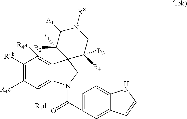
C1([R4b])=C([R4c])C([R4d])=C2C(=C1[R4a])C1(CN2C(=O)C2=CC=C3C(=C2)C=CN3)C([B4])([B3])CN([R8])C([A1])C1([B1])[B2]
